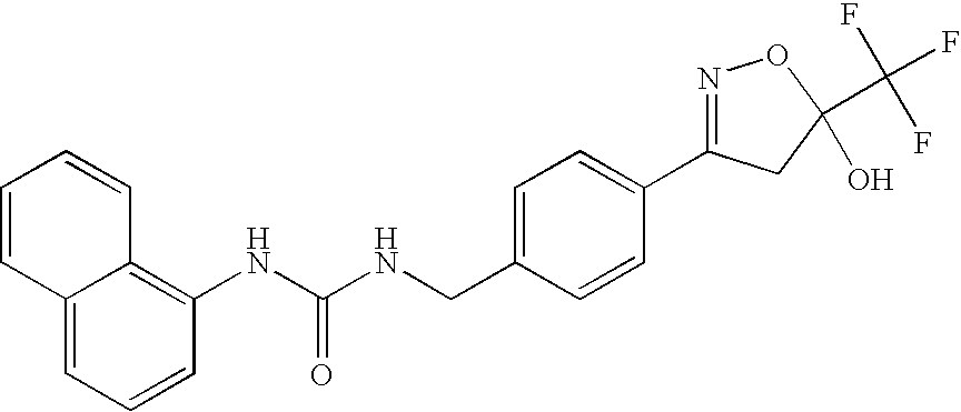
C12=CC=CC(NC(NCC3=CC=C(C4=NOC(C(F)(F)F)(O)C4)C=C3)=O)=C1C=CC=C2
